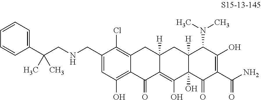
C1(CNCC(C2=CC=CC=C2)(C)C)=CC(O)=C2C(=C1Cl)CC1([H])C(=C(O)C3(O)C([H])(C1)C(N(C)C)C(O)=C(C(N)=O)C3=O)C2=O
